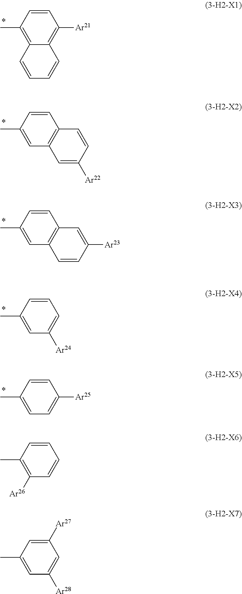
C12=C(C)C=CC([Ar21])=C1C=CC=C2.C1=C(C)C=CC2=C1C=C([Ar22])C=C2.C1=C(C)C=CC2=C1C=CC([Ar23])=C2.C1=C(C)C=CC=C1[Ar24].C1=C(C)C=CC([Ar25])=C1.C1([Ar26])=C(C)C=CC=C1.C1=C(C)C=C([Ar27])C=C1[Ar28]
